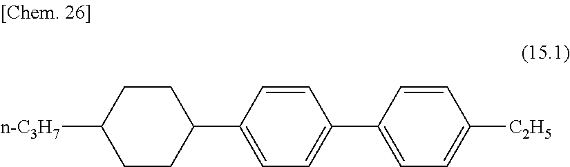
C1CC(C2=CC=C(C3=CC=C([C2H5])C=C3)C=C2)CCC1[n-C3H7]
